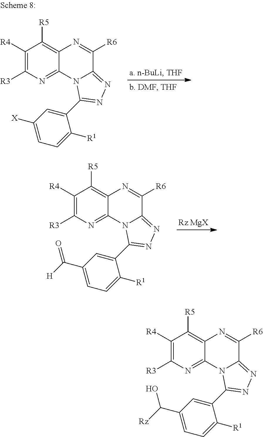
C1([R4])=C([R3])N=C2C(=C1[R5])N=C([R6])C1=NN=C(C3=CC(C([H])=O)=CC=C3[R1])N21.C1([R4])=C([R3])N=C2C(=C1[R5])N=C([R6])C1=NN=C(C3=CC([X])=CC=C3[R1])N21.C1([R4])=C([R3])N=C2C(=C1[R5])N=C([R6])C1=NN=C(C3=CC(C([Rz])O)=CC=C3[R1])N21
